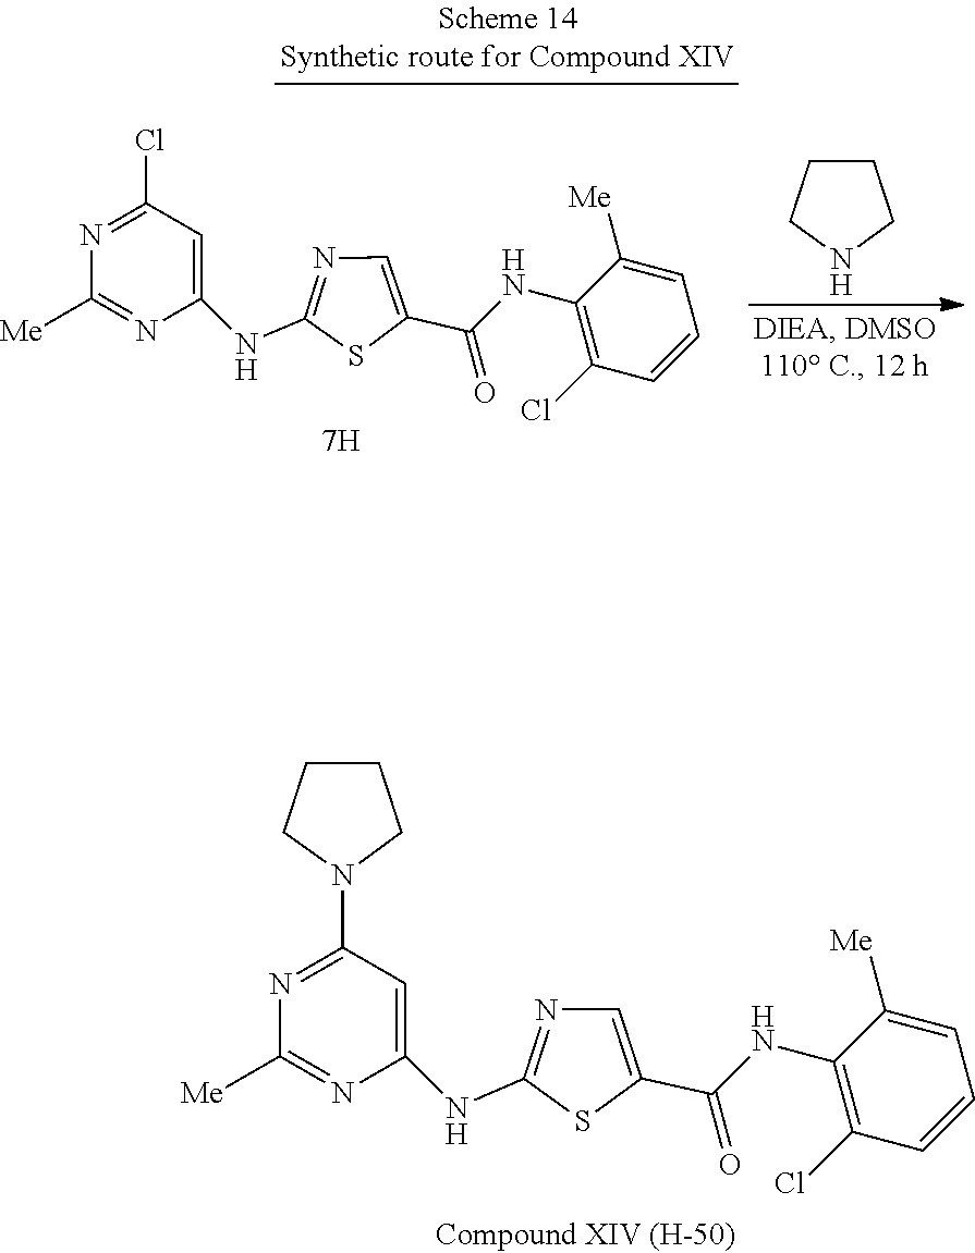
ClC1=C(NC(=O)C2=CN=C(NC3=CC(N4CCCC4)=NC([Me])=N3)S2)C([Me])=CC=C1.ClC1=C(NC(=O)C2=CN=C(NC3=CC(Cl)=NC([Me])=N3)S2)C([Me])=CC=C1.C1CCNC1
